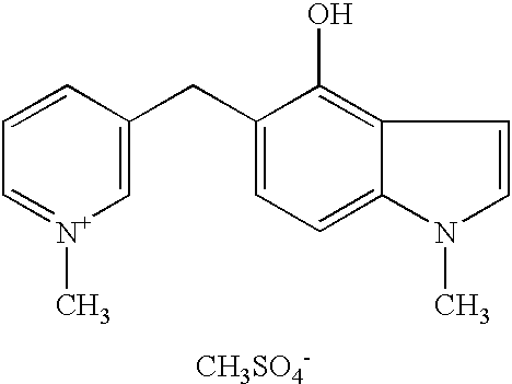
C1=CC=[N+](C)C=C1CC1=CC=C2C(=C1O)C=CN2C.[CH3SO4-]
